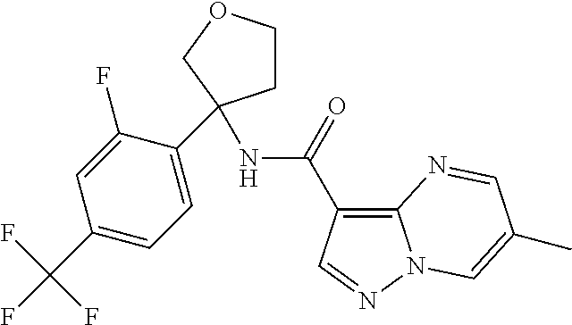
C1(C(F)(F)F)=CC=C(C2(NC(=O)C3=C4N(N=C3)C=C(C)C=N4)CCOC2)C(F)=C1
